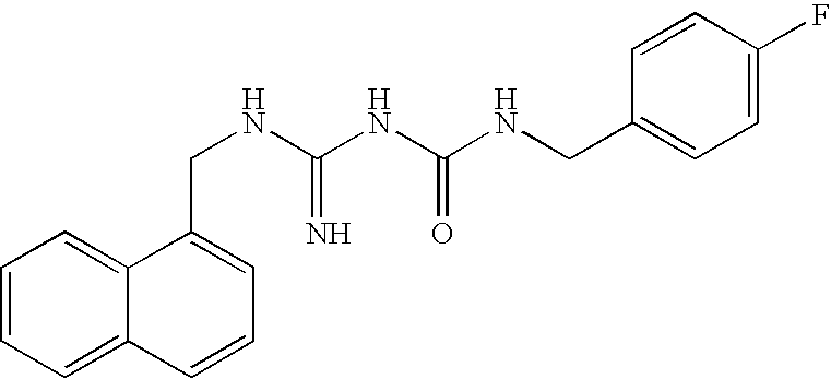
C1=CC=C2C(=C1)C(CNC(NC(NCC1=CC=C(F)C=C1)=O)=N)=CC=C2
